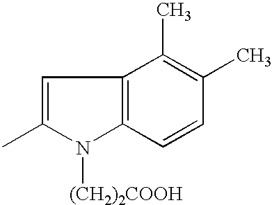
C1=C(C)N([(CH2)2COOH])C2=C1C(C)=C(C)C=C2
